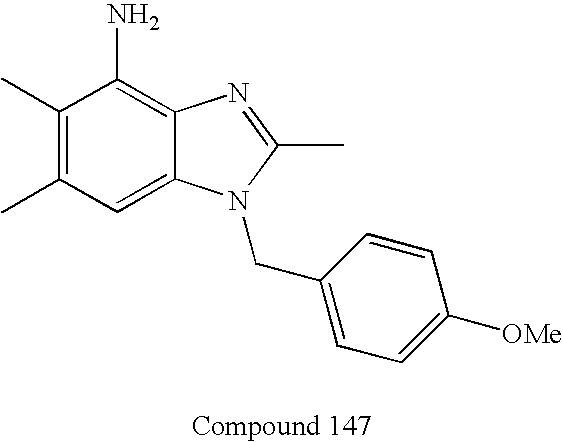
C1(C)=C(C)C=C2C(=C1N)N=C(C)N2CC1=CC=C([OMe])C=C1
